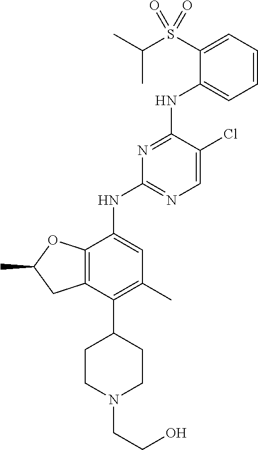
C1=CC=C(S(C(C)C)(=O)=O)C(NC2=NC(NC3=CC(C)=C(C4CCN(CCO)CC4)C4=C3OC(C)C4)=NC=C2Cl)=C1
